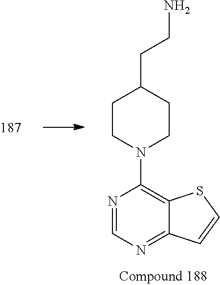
N1=CN=C2C(=C1N1CCC(CCN)CC1)SC=C2
